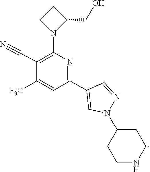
C1(C2=NC(N3C(CO)CC3)=C(C#N)C([F3C])=C2)=CN(C2CCNCC2)N=C1
